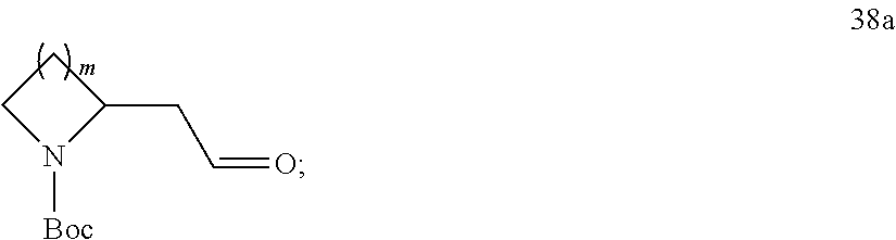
C1(CC=O)CCN1[Boc]
